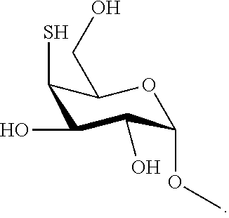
C1(S)C(O)C(O)C(OC)OC1CO
